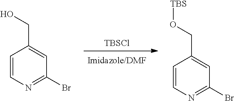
[TBSCl].C1=CN=C(Br)C=C1CO.C1=CN=C(Br)C=C1CO[TBS]
